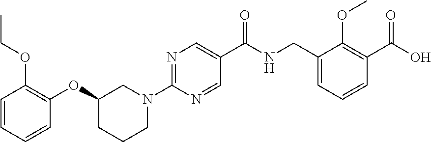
C1=CC=CC(OC2CCCN(C3=NC=C(C(NCC4=CC=CC(C(O)=O)=C4OC)=O)C=N3)C2)=C1OCC
